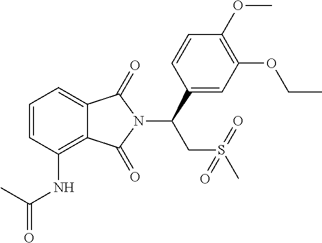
C1=CC(NC(C)=O)=C2C(=C1)C(=O)N(C(C1=CC(OCC)=C(OC)C=C1)CS(C)(=O)=O)C2=O
